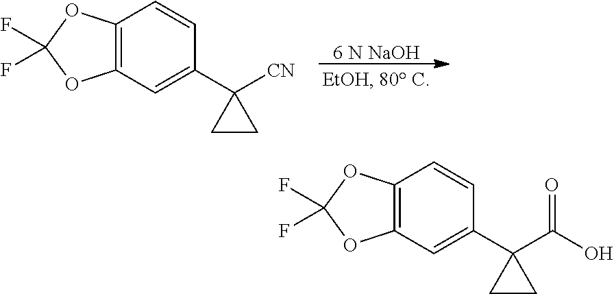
[6 N NaOH].C12=C(C=C(C3([CN])CC3)C=C1)OC(F)(F)O2.C12=C(C=C(C3(C(O)=O)CC3)C=C1)OC(F)(F)O2
